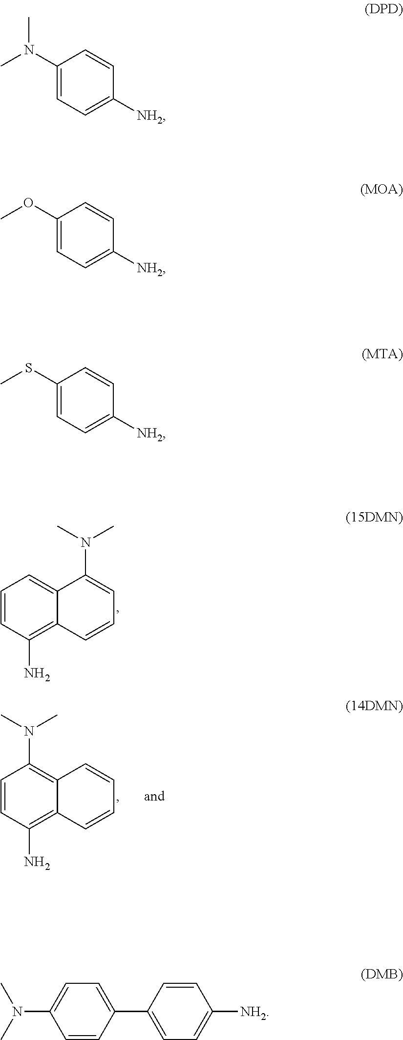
C1=CC(N)=C2C(=C1)C(N(C)C)=CC=C2.C1=CC(N)=C2C(=C1N(C)C)C=CC=C2.C1(N(C)C)=CC=C([NH2])C=C1.C1(OC)=CC=C([NH2])C=C1.C1(SC)=CC=C([NH2])C=C1.C1=CC(C2=CC=C([NH2])C=C2)=CC=C1N(C)C
